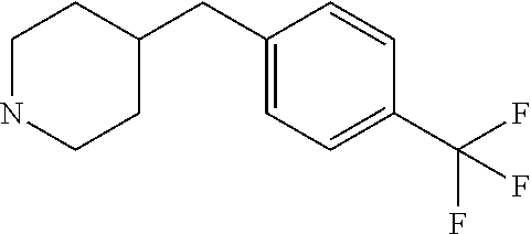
C1NCCC(CC2=CC=C(C(F)(F)F)C=C2)C1
